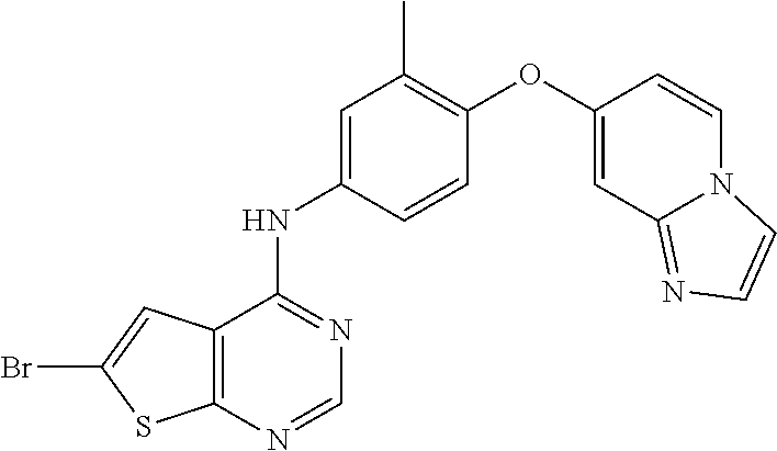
C1(OC2=C(C)C=C(NC3=NC=NC4=C3C=C(Br)S4)C=C2)=CC2=NC=CN2C=C1
